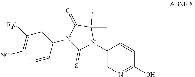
C1=C(N2C(C)(C)C(=O)N(C3=CC([F3C])=C([NC])C=C3)C2=S)C=CC([OH])=N1
